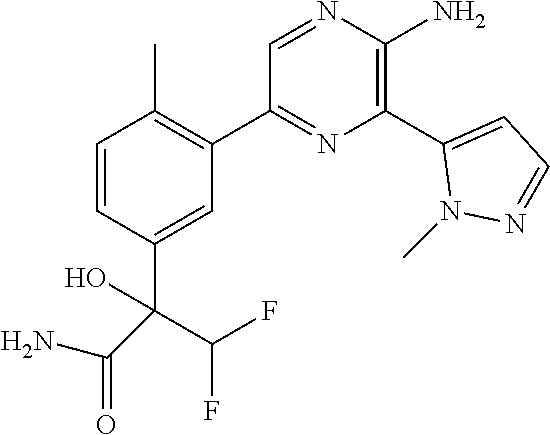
C1=CC(C(C(F)F)(C(N)=O)O)=CC(C2=NC(C3=CC=NN3C)=C(N)N=C2)=C1C
